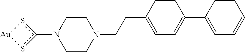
c1(N2CCN(CCC3=CC=C(C4=CC=CC=C4)C=C3)CC2)s[Au]s1
